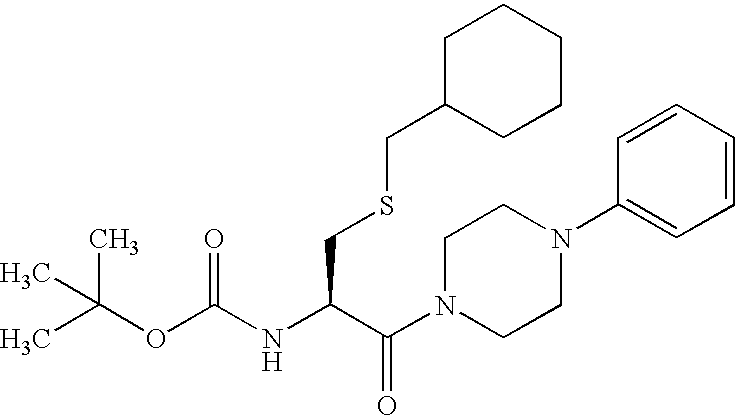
CC(OC(NC(C(N1CCN(C2=CC=CC=C2)CC1)=O)CSCC1CCCCC1)=O)(C)C
